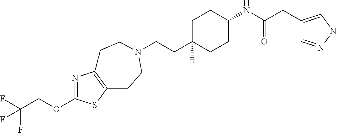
C(CC1(F)CCC(NC(CC2=CN(C)N=C2)=O)CC1)N1CCC2=C(N=C(OCC(F)(F)F)S2)CC1
